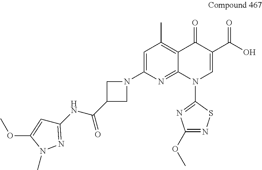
C1=C(N2CC(C(NC3=NN(C)C(OC)=C3)=O)C2)N=C2C(=C1C)C(=O)C(C(O)=O)=CN2C1=NC(OC)=NS1
